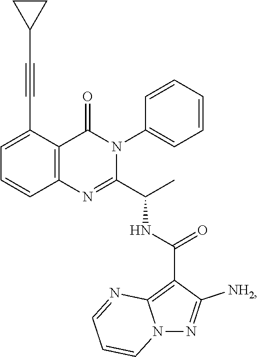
C1=C(C#CC2CC2)C2=C(C=C1)N=C(C(C)NC(=O)C1=C3N(N=C1N)C=CC=N3)N(C1=CC=CC=C1)C2=O
